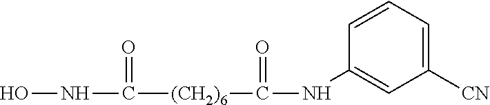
N(C([(CH2)6]C(NC1=CC([CN])=CC=C1)=O)=O)O
